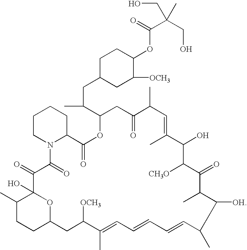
C1C(CC(C2OC(=O)C3CCCCN3C(=O)C(=O)C3(O)C(C)CCC(O3)CC([OCH3])C(C)=CC=CC=CC(C)C([OH])C(C)C(=O)C([CH3O])C(O)C(C)=CC(C)C(=O)C2)C)CC([OCH3])C(OC(C(CO)(CO)C)=O)C1
